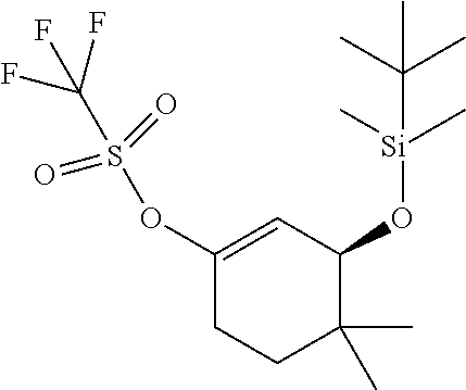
C1(OS(=O)(=O)C(F)(F)F)=CC(O[Si](C)(C)C(C)(C)C)C(C)(C)CC1
